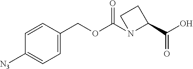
C1=CC(COC(N2C(C(O)=O)CC2)=O)=CC=C1[N3]
